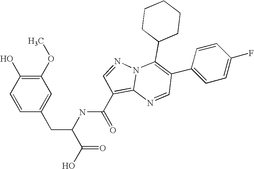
C1=CC(O)=C(OC)C=C1CC(C(=O)O)NC(=O)C1=C2N(N=C1)C(C1CCCCC1)=C(C1=CC=C(F)C=C1)C=N2
